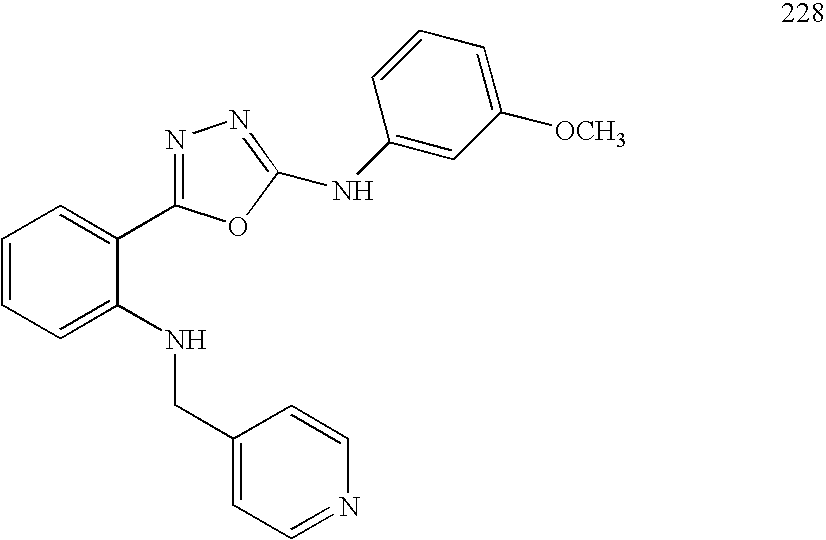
C1=CC=C(NCC2=CC=NC=C2)C(C2=NN=C(NC3=CC([OCH3])=CC=C3)O2)=C1
